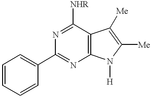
N1=C([NHR])C2=C(N=C1C1=CC=CC=C1)N([H])C([Me])=C2[Me]
